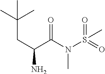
CC(CC(C(=O)N(C)S(=O)(=O)C)N)(C)C
